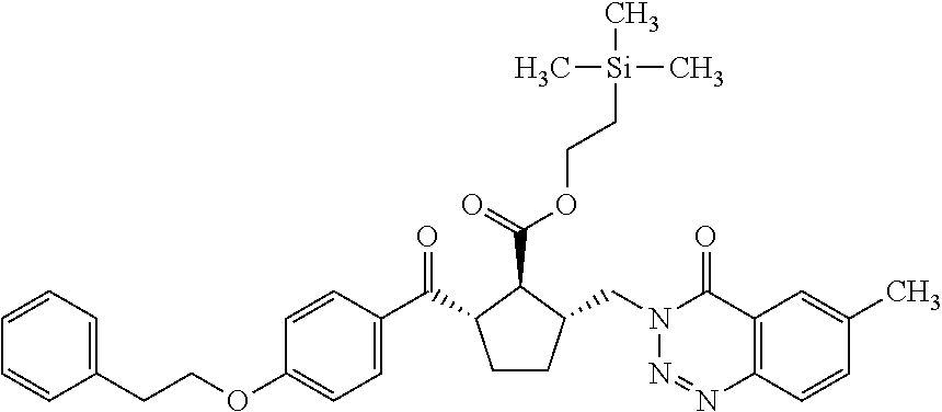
C(C1=CC=CC=C1)COC1=CC=C(C(=O)C2CCC(CN3N=NC4=C(C3=O)C=C(C)C=C4)C2C(OCC[Si](C)(C)C)=O)C=C1
